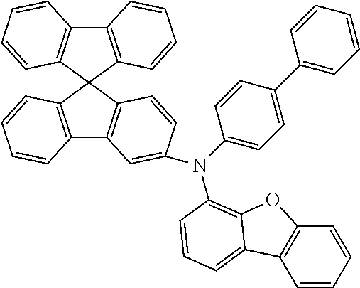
C12=C(C3(C4=C1C=CC=C4)C1=C(C4=C3C=CC(N(C3=CC=C(C5=CC=CC=C5)C=C3)C3=C5C(=CC=C3)C3=C(O5)C=CC=C3)=C4)C=CC=C1)C=CC=C2
